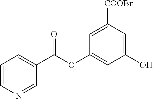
C1=CN=CC(C(OC2=CC(O)=CC([COOBn])=C2)=O)=C1
